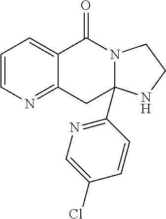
C1=CN=C2C(=C1)C(=O)N1CCNC1(C1=NC=C(Cl)C=C1)C2
